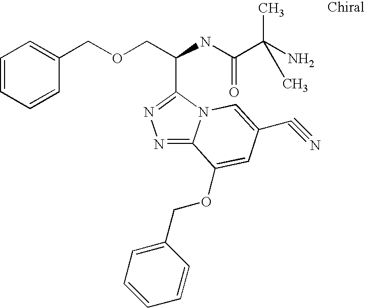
C(COCC1=CC=CC=C1)(NC(C(N)(C)C)=O)C1=NN=C2N1C=C(C#N)C=C2OCC1=CC=CC=C1
